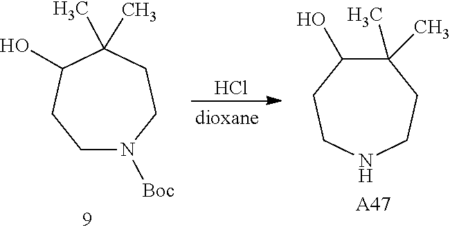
C1CC(C)(C)C(O)CCN1[Boc].Cl.C1(C)(C)C(O)CCNCC1.[A47]
